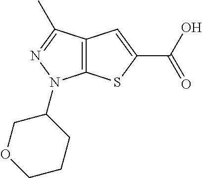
C12=C(SC(C(O)=O)=C1)N(C1COCCC1)N=C2C
